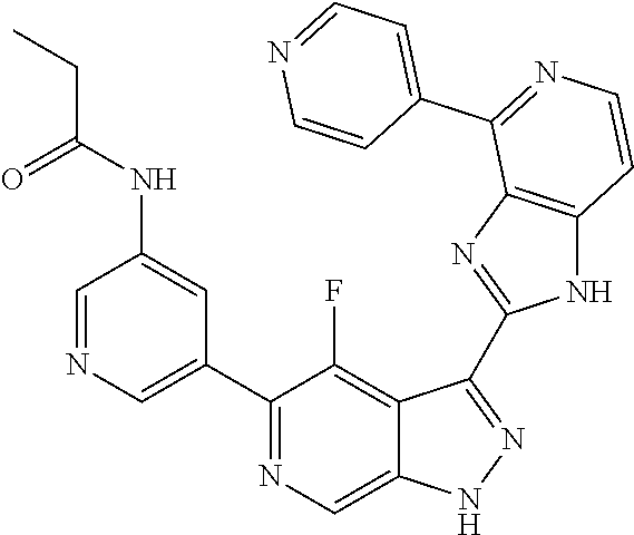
C1=NC=C(C2=NC=C3C(=C2F)C(C2=NC4=C(N2)C=CN=C4C2=CC=NC=C2)=NN3)C=C1NC(CC)=O
